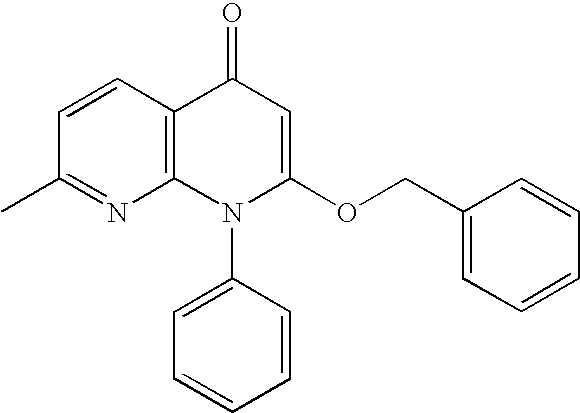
N1=C(C)C=CC2=C1N(C1=CC=CC=C1)C(OCC1=CC=CC=C1)=CC2=O
